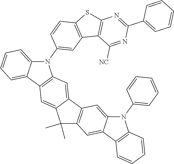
N1(C2=CC3=C(C=C2)SC2=C3C([NC])=NC(C3=CC=CC=C3)=N2)C2=CC=CC=C2C2=C1C=C1C(=C2)C(C)(C)C2=C1C=C1C(=C2)C2=C(N1C1=CC=CC=C1)C=CC=C2
